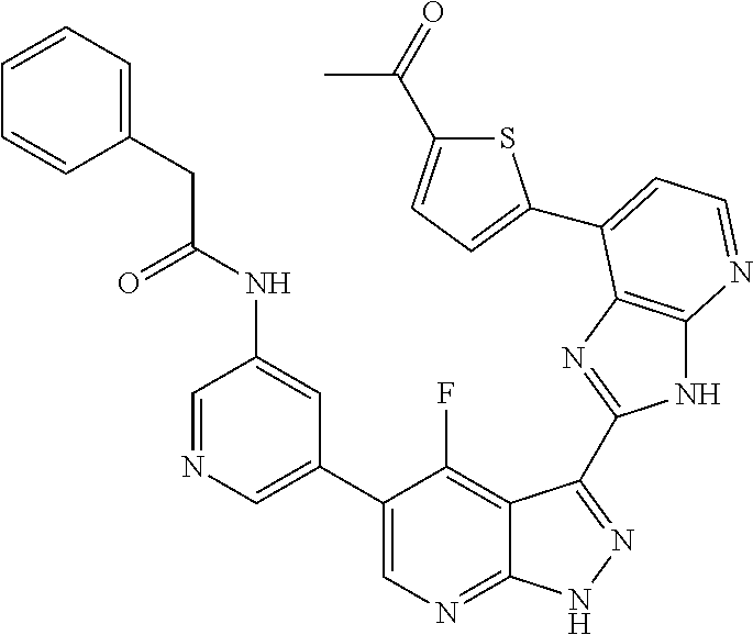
C1=NC=C(C2=CN=C3C(=C2F)C(C2=NC4=C(N2)N=CC=C4C2=CC=C(C(=O)C)S2)=NN3)C=C1NC(CC1=CC=CC=C1)=O
